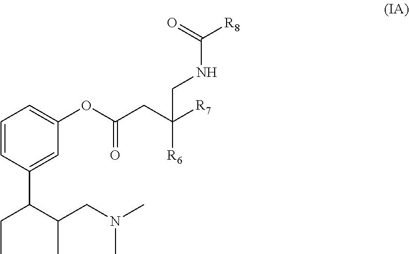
C1=CC(C(C(CN(C)C)C)CC)=CC(OC(=O)CC([R6])([R7])CNC(=O)[R8])=C1
